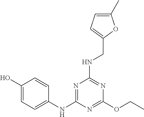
C1(O)=CC=C(NC2=NC(NCC3=CC=C(C)O3)=NC(OCC)=N2)C=C1
